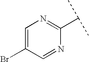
C1=C(Br)C=NC(C(C)C)=N1
